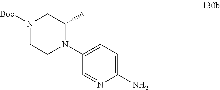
C1(N)=CC=C(N2C(C)CN([Boc])CC2)C=N1
